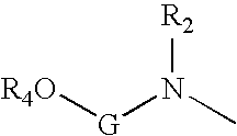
[R4O][G]N(C)[R2]
